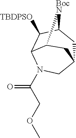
C12CC3C([TBDPSO])C(N(C(=O)COC)C1)C([BocN]3)C2
